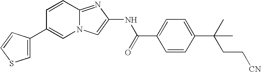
C1(C2=CN3C(=NC(NC(C4=CC=C(C(C)(C)CC[CN])C=C4)=O)=C3)C=C2)=CSC=C1
